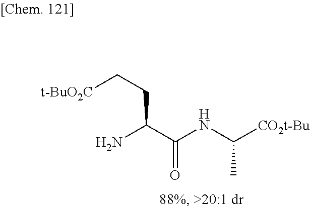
C(C(=O)NC(C)[CO2t-Bu])(N)CC[t-BuO2C]
